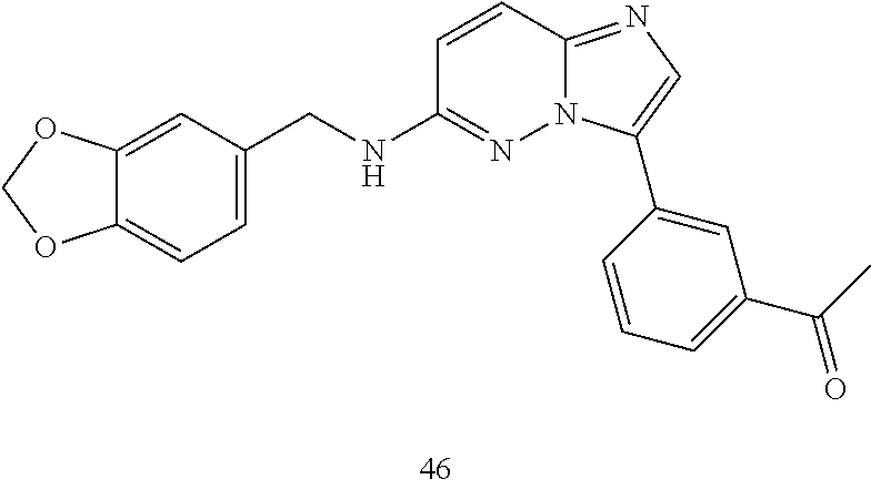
N(C1=NN2C(=NC=C2C2=CC(C(C)=O)=CC=C2)C=C1)CC1=CC=C2C(=C1)OCO2
